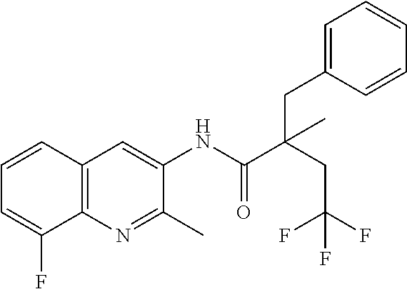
C12=C(N=C(C)C(NC(C(CC(F)(F)F)(CC3=CC=CC=C3)C)=O)=C1)C(F)=CC=C2
